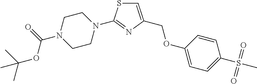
C1CN(C2=NC(COC3=CC=C(S(=O)(=O)C)C=C3)=CS2)CCN1C(OC(C)(C)C)=O
